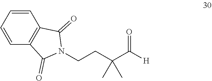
N1(CCC(C([H])=O)(C)C)C(=O)C2=C(C1=O)C=CC=C2
